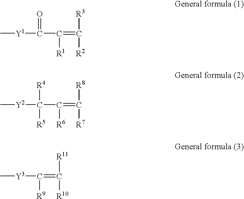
C(C([R1])=C([R3])[R2])(=O)[Y1]C.C(C([R6])=C([R8])[R7])([R4])([Y2]C)[R5].[Y3](C([R9])=C([R11])[R10])C
